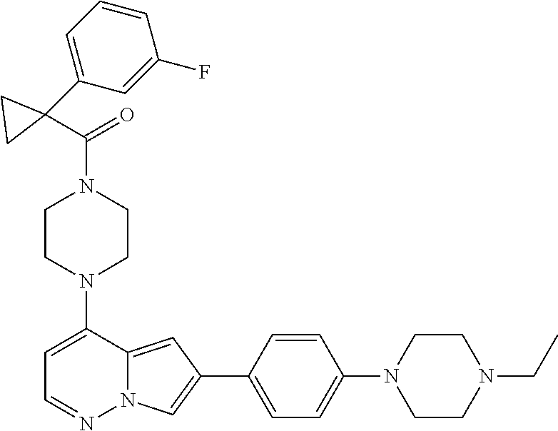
N1(C2=CC=NN3C2=CC(C2=CC=C(N4CCN(CC)CC4)C=C2)=C3)CCN(C(C2(C3=CC=CC(F)=C3)CC2)=O)CC1
